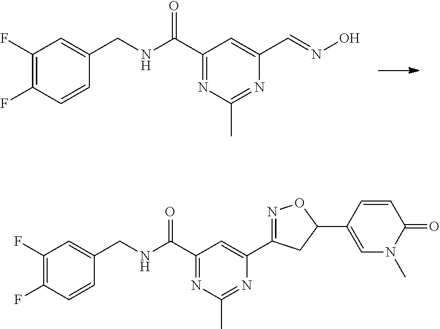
C1=CC(CNC(C2=NC(C)=NC(C=NO)=C2)=O)=CC(F)=C1F.C1=CC(CNC(C2=NC(C)=NC(C3=NOC(C4=CN(C)C(=O)C=C4)C3)=C2)=O)=CC(F)=C1F
